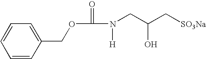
C1=CC(COC(=O)N(CC(C[SO3Na])O)[H])=CC=C1
